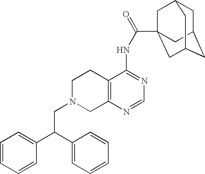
C1N(CC(C2=CC=CC=C2)C2=CC=CC=C2)CC2=C(C1)C(NC(=O)C13CC4CC(CC(C1)C4)C3)=NC=N2
